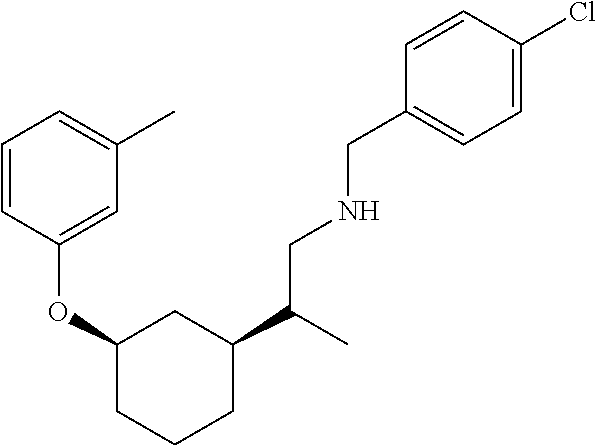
C1=CC(OC2CC(C(CNCC3=CC=C(Cl)C=C3)C)CCC2)=CC(C)=C1
